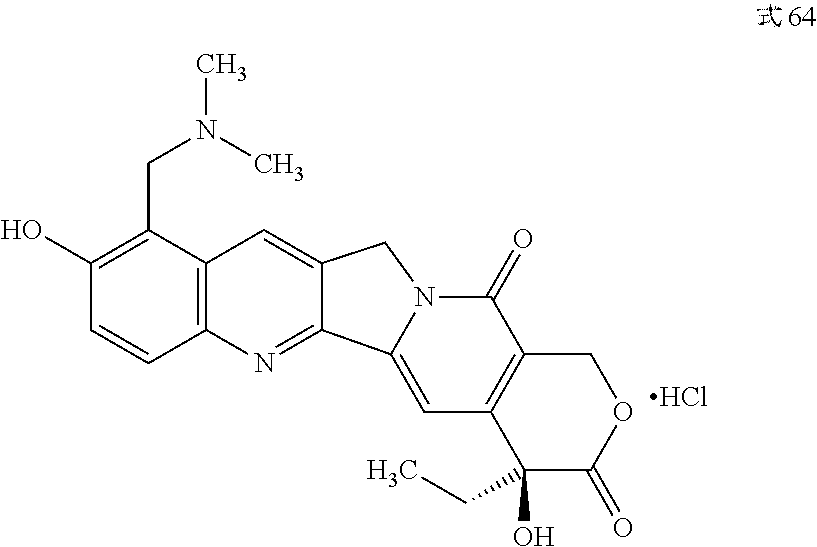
Cl.OC1=C(CN(C)C)C2=C(C=C1)N=C1C(=C2)CN2C(=O)C3=C(C=C12)C(O)(CC)C(=O)OC3
